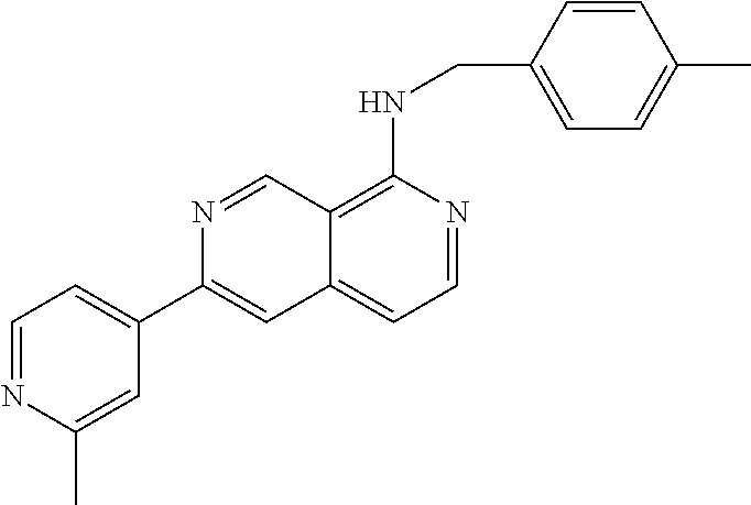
C1=CC(CNC2=C3C(=CC=N2)C=C(C2=CC=NC(C)=C2)N=C3)=CC=C1C
